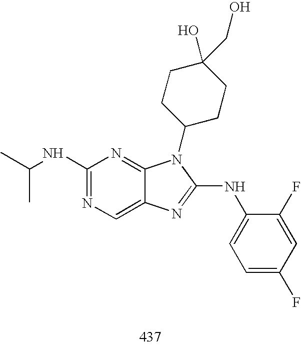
C1(NC(C)C)=NC=C2C(=N1)N(C1CCC(O)(CO)CC1)C(NC1=CC=C(F)C=C1F)=N2
